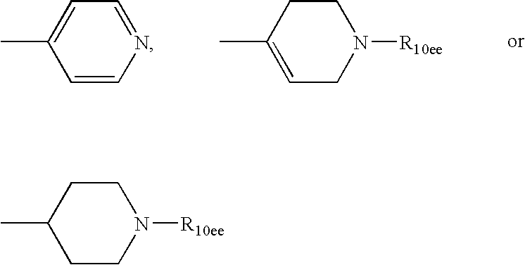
C1=CN=CC=C1C.C1=C(C)CCN([R10ee])C1.C1CN([R10ee])CCC1C
